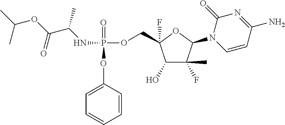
C1=CC=CC(OP(=O)(OCC2(F)C(O)C(F)(C)C(N3C=CC(N)=NC3=O)O2)NC(C)C(=O)OC(C)C)=C1
